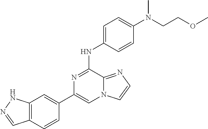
C1(C2=CC3=C(C=C2)C=NN3)=CN2C(=NC=C2)C(NC2=CC=C(N(CCOC)C)C=C2)=N1
